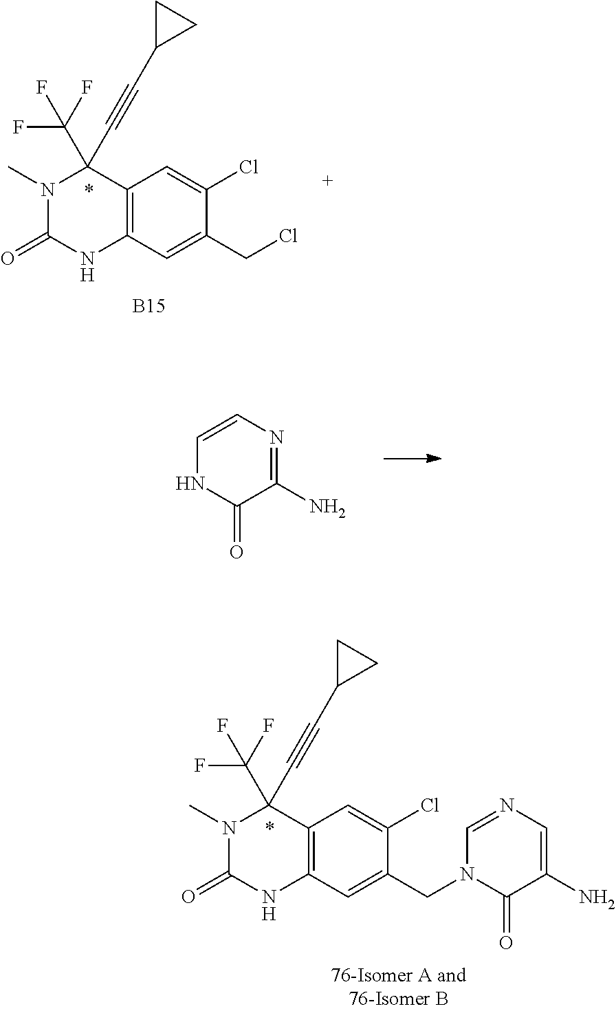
O=C1N(C)C(C#CC2CC2)(C(F)(F)F)C2=C(N1)C=C(CCl)C(Cl)=C2.[B15].C1=CN=C(N)C(=O)N1.C1=NC=C(N)C(=O)N1CC1=CC2=C(C(C#CC3CC3)(C(F)(F)F)N(C)C(=O)N2)C=C1Cl
